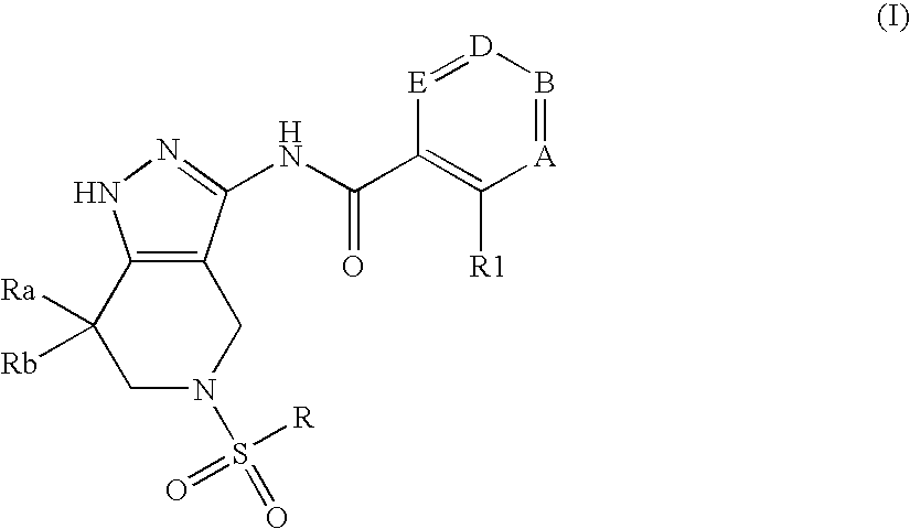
C12=C(C(NC(C3=C([R1])[A]=B[D]=[E]3)=O)=NN1)CN(S(=O)([R])=O)CC2([Ra])[Rb]
